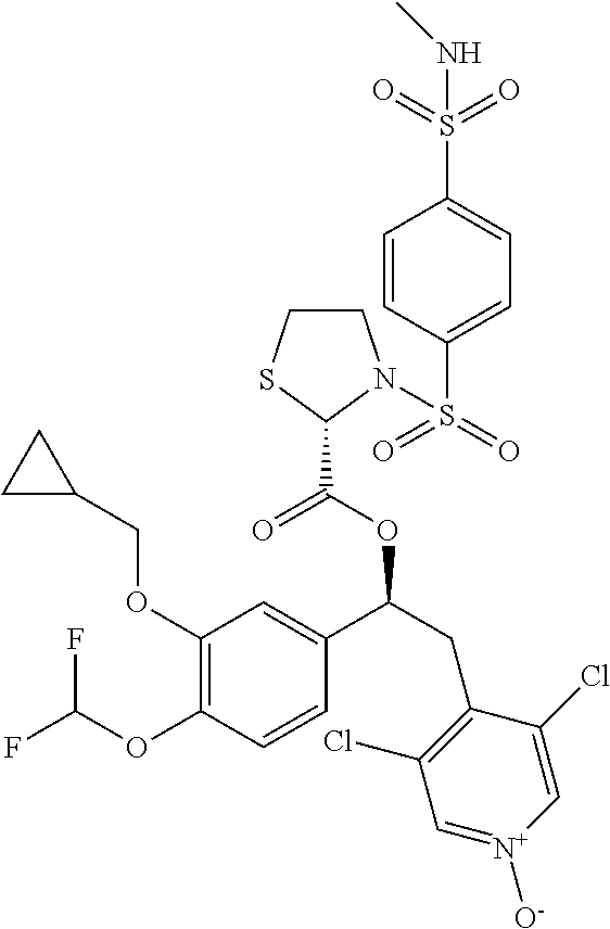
C1(OCC2CC2)=C(OC(F)F)C=CC(C(CC2=C(Cl)C=[N+]([O-])C=C2Cl)OC(=O)C2N(S(C3=CC=C(S(=O)(=O)NC)C=C3)(=O)=O)CCS2)=C1
